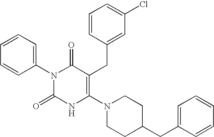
N1(C2=CC=CC=C2)C(=O)NC(N2CCC(CC3=CC=CC=C3)CC2)=C(CC2=CC(Cl)=CC=C2)C1=O
